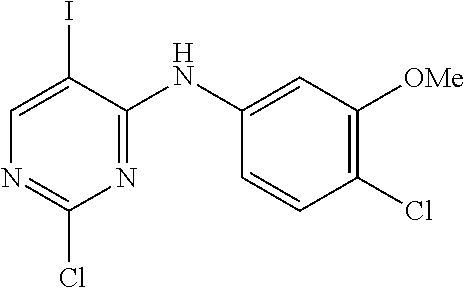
C1(Cl)=NC=C(I)C(NC2=CC([OMe])=C(Cl)C=C2)=N1
